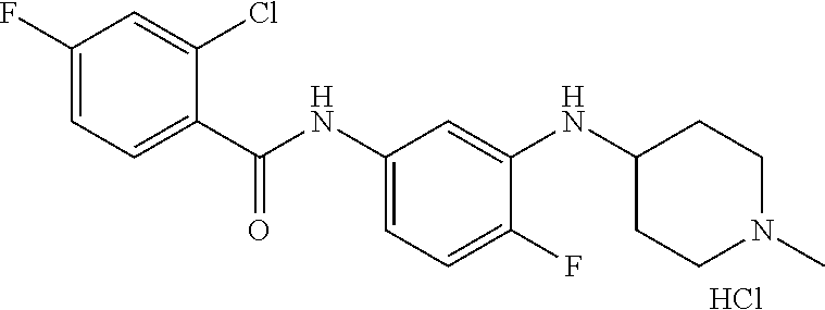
Cl.C1(F)=CC=C(C(NC2=CC=C(F)C(NC3CCN(C)CC3)=C2)=O)C(Cl)=C1
